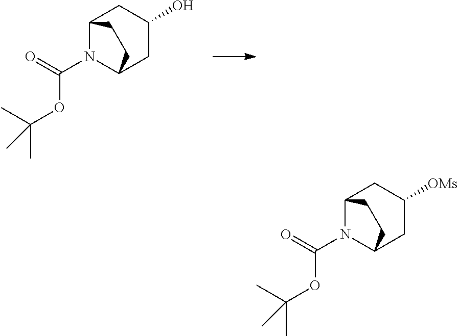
C12N(C(=O)OC(C)(C)C)C(CC(O)C1)CC2.C12N(C(=O)OC(C)(C)C)C(CC([OMs])C1)CC2
